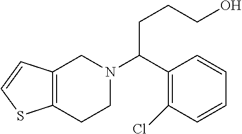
C12=C(CCN(C(C3=C(Cl)C=CC=C3)CCCO)C1)SC=C2
